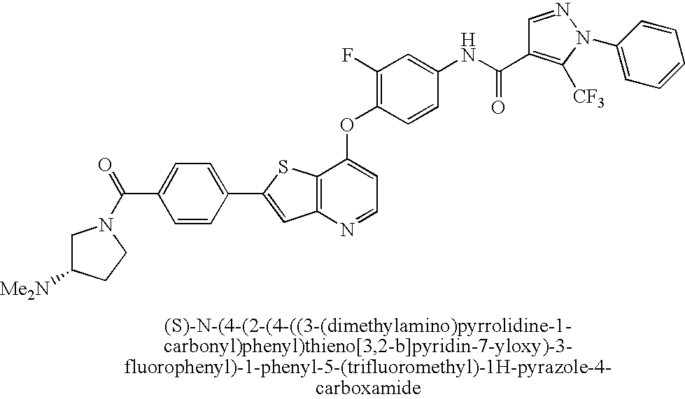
C12=C(SC(C3=CC=C(C(=O)N4CC([Me2N])CC4)C=C3)=C1)C(OC1=C(F)C=C(NC(=O)C3=C([CF3])N(C4=CC=CC=C4)N=C3)C=C1)=CC=N2
